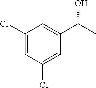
C1(Cl)=CC(Cl)=CC(C(C)O)=C1
